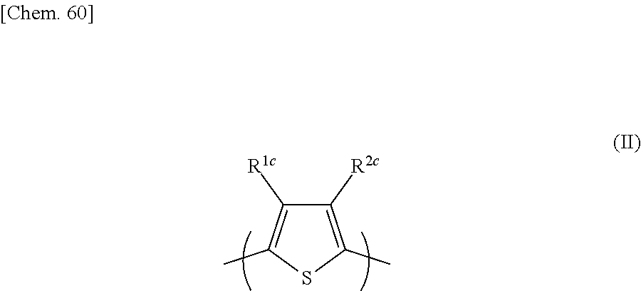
C1([R2c])=C(C)SC(C)=C1[R1c]
